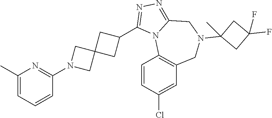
C1(C)=CC=CC(N2CC3(C2)CC(C2=NN=C4N2C2=C(CN(C5(C)CC(F)(F)C5)C4)C=C(Cl)C=C2)C3)=N1
